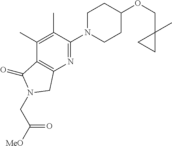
C(C1(C)CC1)OC1CCN(C2=NC3=C(C(C)=C2C)C(=O)N(CC([MeO])=O)C3)CC1
